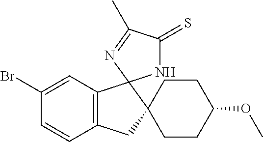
C1(Br)=CC2=C(C=C1)CC1(CCC(OC)CC1)C21NC(=S)C(C)=N1
